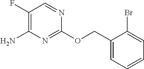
C1(F)=C(N)N=C(OCC2=CC=CC=C2Br)N=C1
